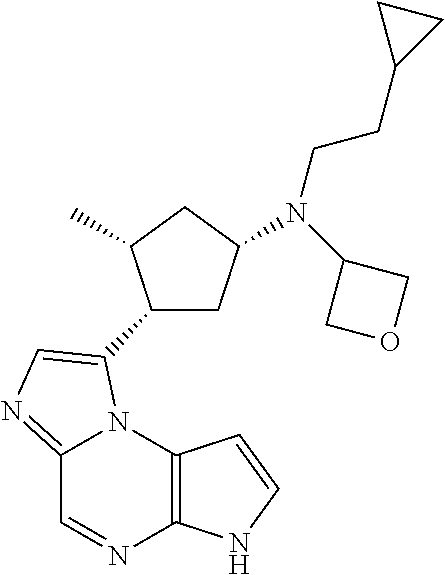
C12=NC=C(C3CC(N(CCC4CC4)C4COC4)CC3C)N1C1=C(N=C2)NC=C1
